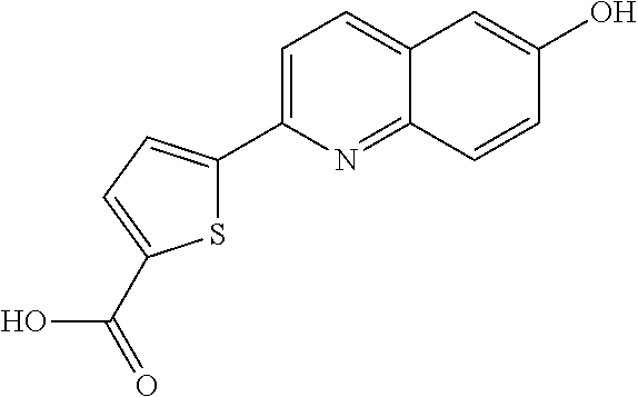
C1=C(C2=CC=C(C(=O)O)S2)N=C2C(=C1)C=C(O)C=C2
